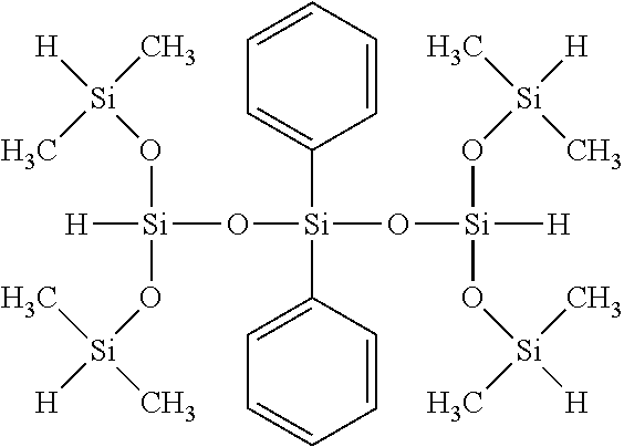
[H][Si](O[Si]([H])(C)C)(O[Si](C)(C)[H])O[Si](C1=CC=CC=C1)(C1=CC=CC=C1)O[Si](O[Si](C)(C)[H])(O[Si]([H])(C)C)[H]
